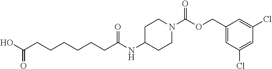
C1(COC(N2CCC(NC(CCCCCCC(O)=O)=O)CC2)=O)=CC(Cl)=CC(Cl)=C1
